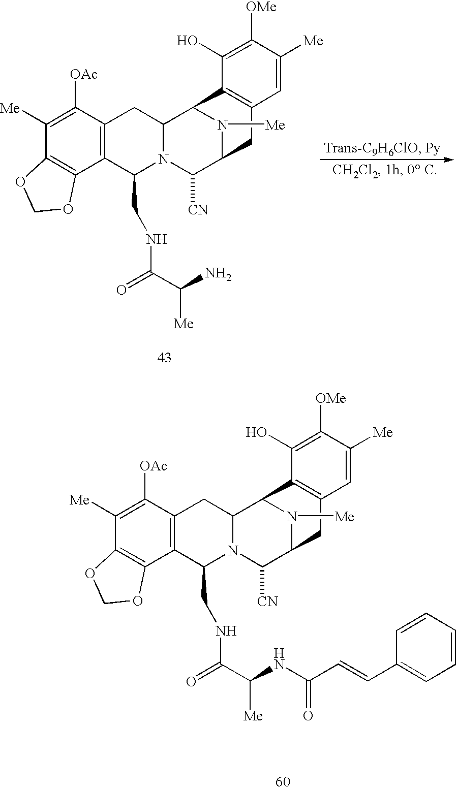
C12=C(C([OAc])=C([Me])C3=C1OCO3)CC1N(C2CNC(C(N)[Me])=O)C([CN])C2N([Me])C1C1=C(C2)C=C([Me])C([OMe])=C1O.C12=C(C([OAc])=C([Me])C3=C1OCO3)CC1N(C2CNC(C(NC(C=CC2=CC=CC=C2)=O)[Me])=O)C([CN])C2N([Me])C1C1=C(C2)C=C([Me])C([OMe])=C1O
